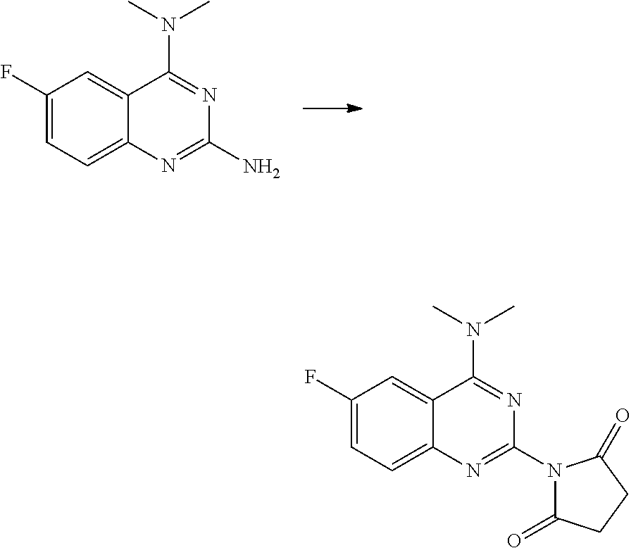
C1(F)=CC=C2C(=C1)C(N(C)C)=NC(N)=N2.C1(F)=CC=C2C(=C1)C(N(C)C)=NC(N1C(=O)CCC1=O)=N2
